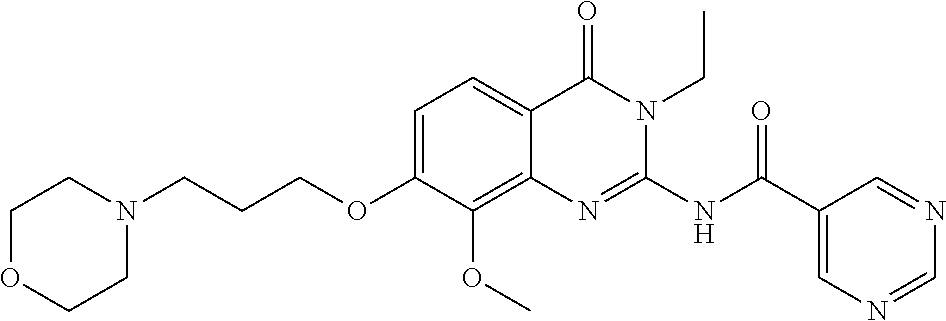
C1=C(OCCCN2CCOCC2)C(OC)=C2C(=C1)C(=O)N(CC)C(NC(C1=CN=CN=C1)=O)=N2
